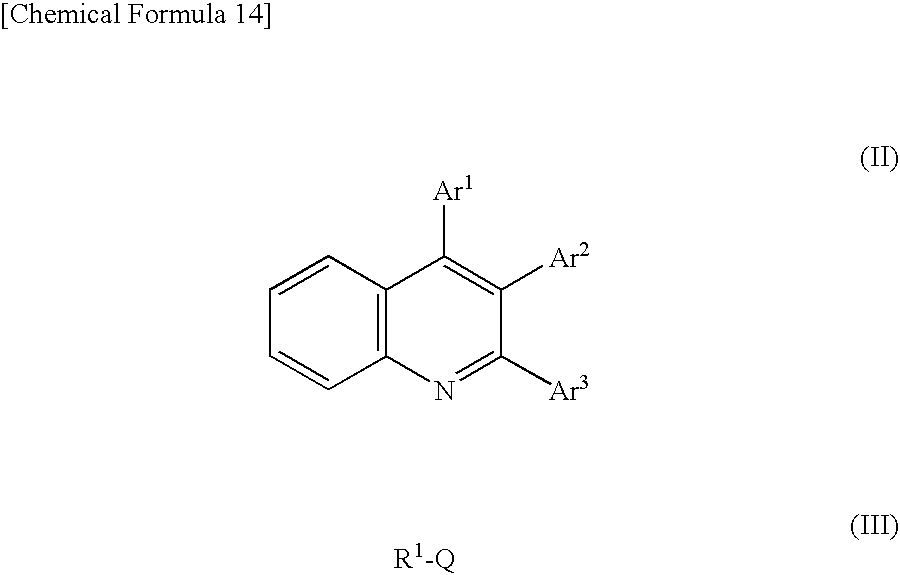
C12=C(C=CC=C1)C([Ar1])=C([Ar2])C([Ar3])=N2
